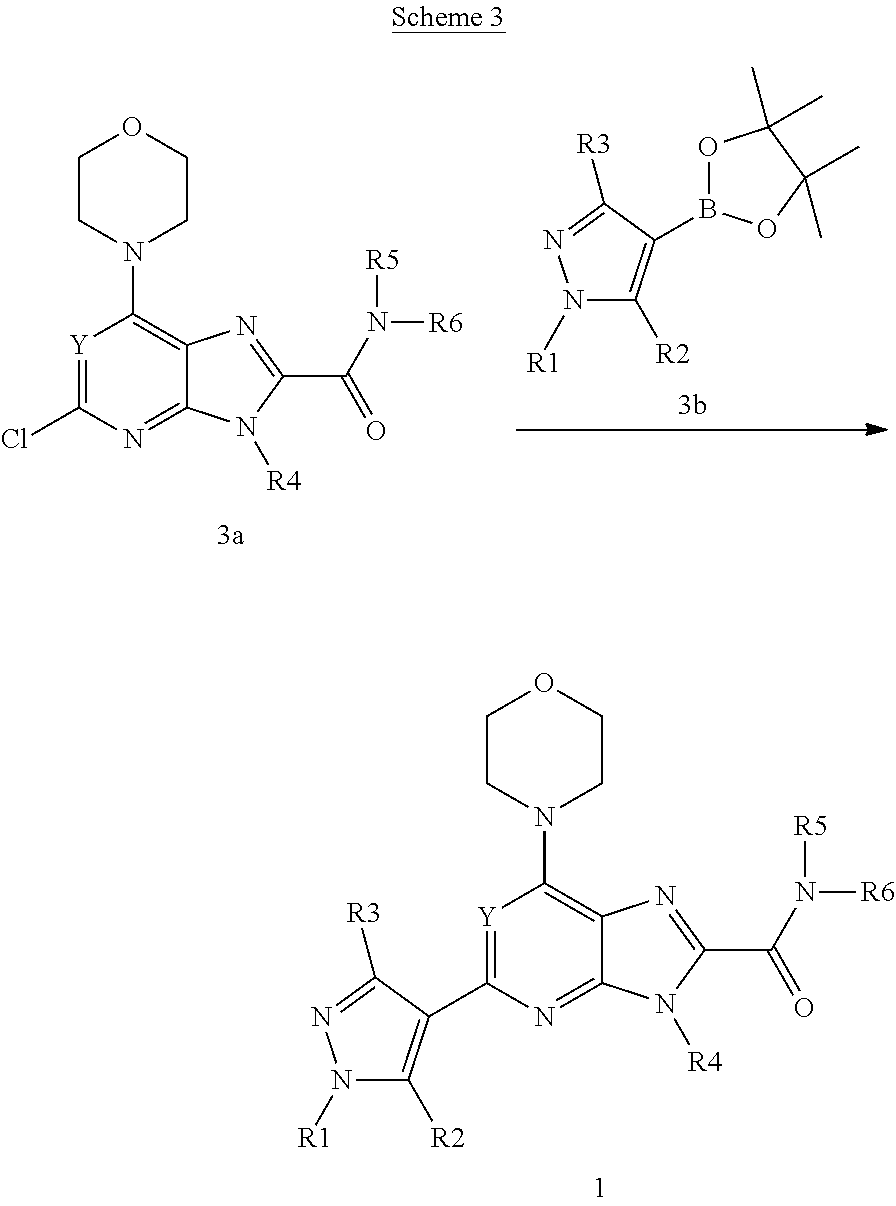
[Y]1=C(C2=C([R2])N([R1])N=C2[R3])N=C2C(=C1N1CCOCC1)N=C(C(N([R6])[R5])=O)N2[R4].[Y]1=C(Cl)N=C2C(=C1N1CCOCC1)N=C(C(=O)N([R6])[R5])N2[R4].O1B(C2=C([R2])N([R1])N=C2[R3])OC(C)(C)C1(C)C
